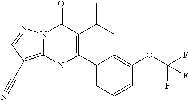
N12C(=C(C#N)C=N1)NC(C1=CC=CC(OC(F)(F)F)=C1)=C(C(C)C)C2=O
